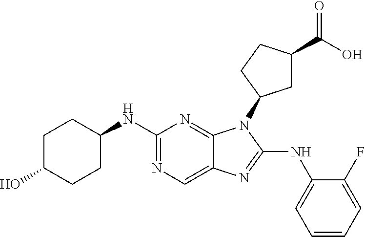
N1=C(NC2CCC(O)CC2)N=C2C(=C1)N=C(NC1=CC=CC=C1F)N2C1CC(C(O)=O)CC1
